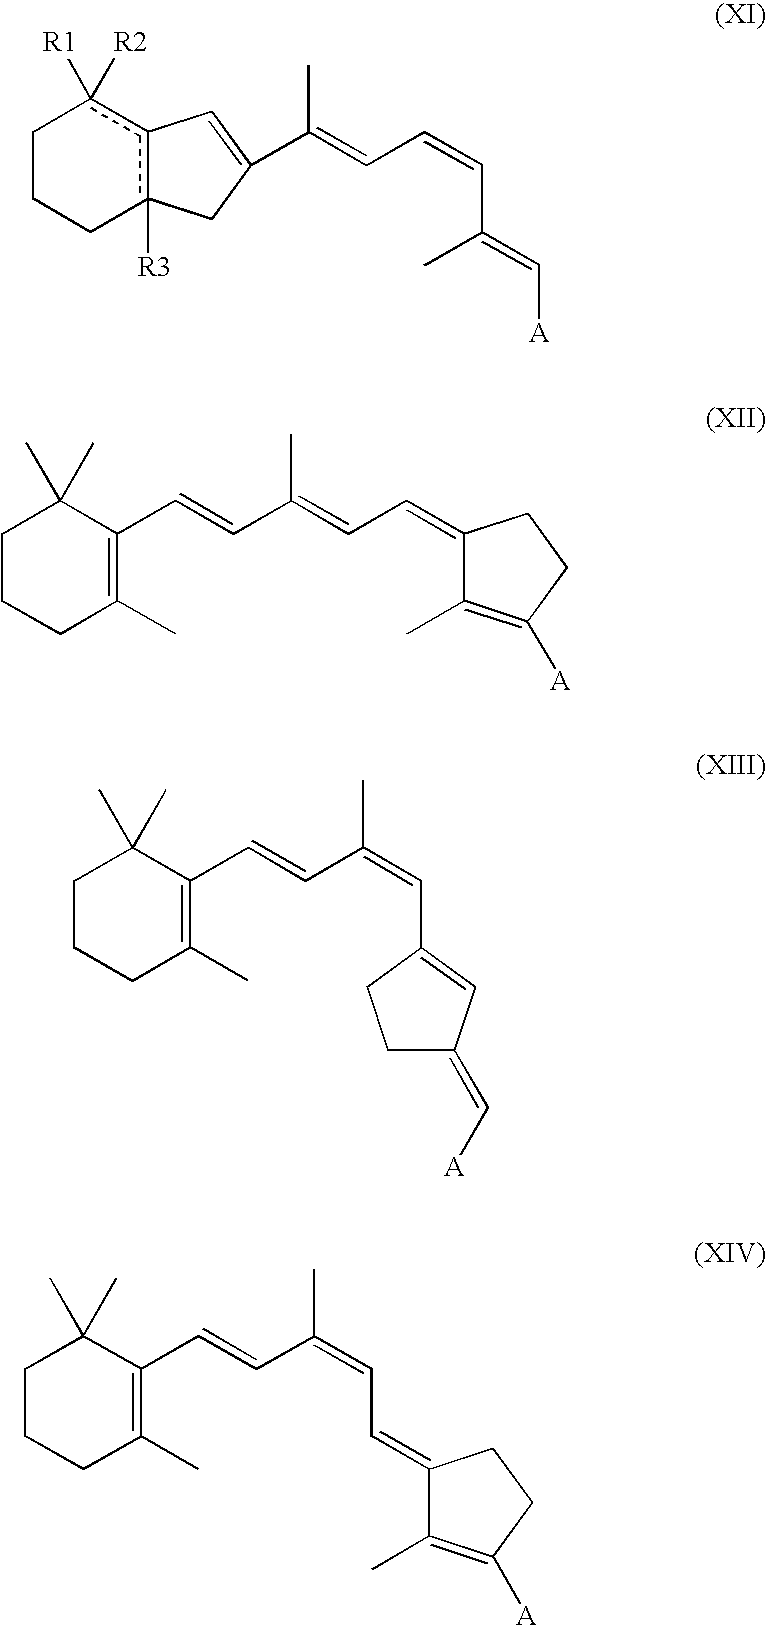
C1CCC(C)=C(C=CC(=CC=C2C(C)=C([A])CC2)C)C1(C)C.C1CCc2([R3])c(c1([R2])[R1])C=C(C(=CC=CC(=C[A])C)C)C2.C1CCC(C)=C(C=CC(=CC2=CC(=C[A])CC2)C)C1(C)C.C1CCC(C)=C(C=CC(=CC=C2C(C)=C([A])CC2)C)C1(C)C
